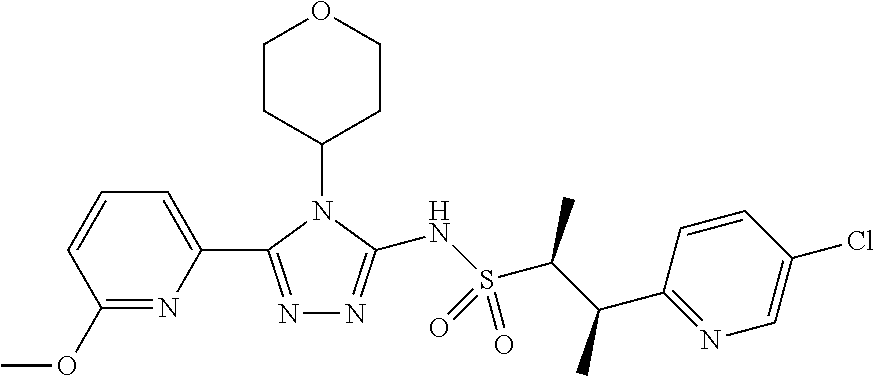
C1(OC)=NC(C2=NN=C(NS(C(C(C3=NC=C(Cl)C=C3)C)C)(=O)=O)N2C2CCOCC2)=CC=C1
